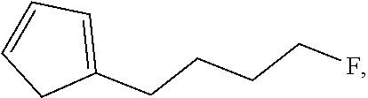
C1=C(CCCCF)CC=C1
